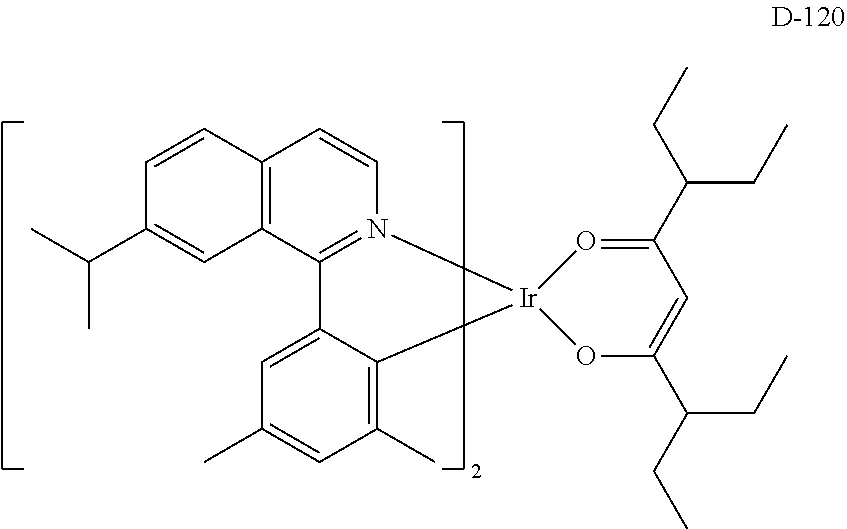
C1(C)=CC(C)=C2C(=C1)C1=N(C=CC3=C1C=C(C(C)C)C=C3)[Ir]21O=C(C(CC)CC)C=C(C(CC)CC)O1
